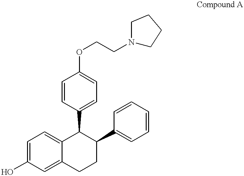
C1=C(O)C=C2C(=C1)C(C1=CC=C(OCCN3CCCC3)C=C1)C(C1=CC=CC=C1)CC2
